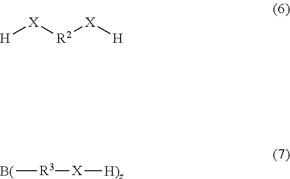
[H][X][R2][X][H].[B(][R3][X][H)z]
